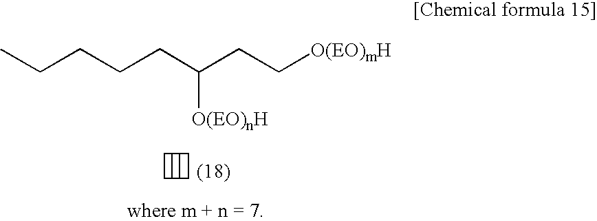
CCCCCC(CC[O(EO)mH])[O(EO)nH]
